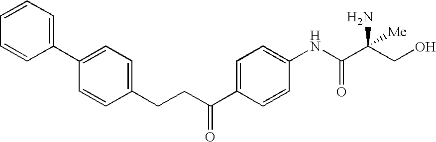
C1=CC=CC(C2=CC=C(CCC(C3=CC=C(NC(C(CO)(N)[Me])=O)C=C3)=O)C=C2)=C1
